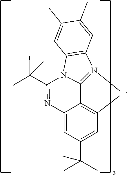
C12=C3C=C(C(C)(C)C)C=C1N=C(C(C)(C)C)N1C2=N([Ir]3)C2=C1C=C(C)C(C)=C2
